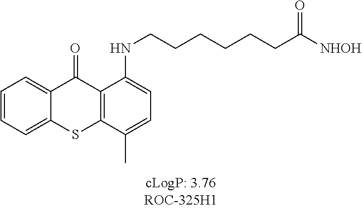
C1=CC=C2C(=C1)C(=O)C1=C(S2)C(C)=CC=C1NCCCCCCC([NHOH])=O
